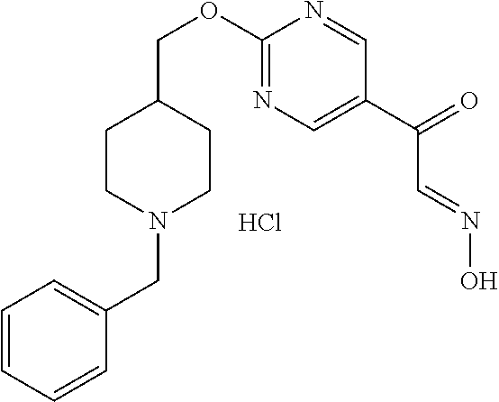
C1=CC=CC(CN2CCC(COC3=NC=C(C(=O)C=NO)C=N3)CC2)=C1.Cl
